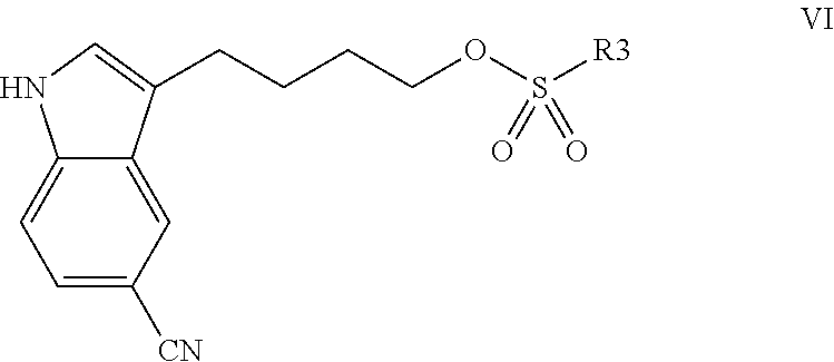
C1=C([CN])C=C2C(=C1)NC=C2CCCCOS([R3])(=O)=O
